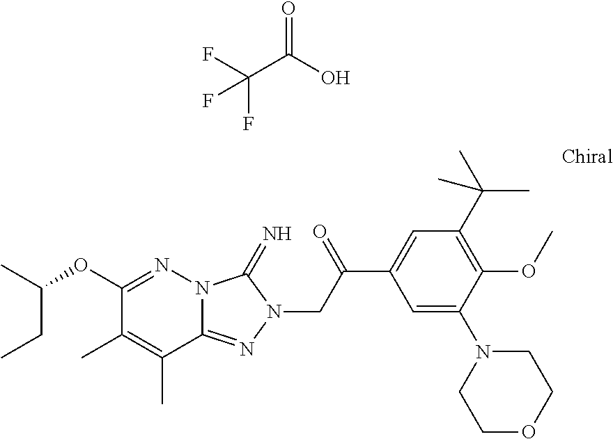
C1(OC(C)CC)=NN2C(=NN(CC(C3=CC(C(C)(C)C)=C(OC)C(N4CCOCC4)=C3)=O)C2=N)C(C)=C1C.C(C(O)=O)(F)(F)F
